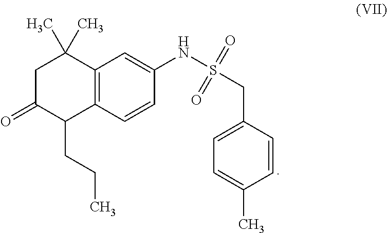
CCCC1C2=C(C(C)(C)CC1=O)C=C(NS(CC1=CC=C(C)C=C1)(=O)=O)C=C2
